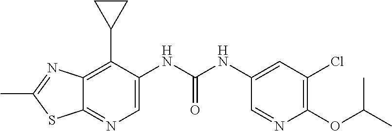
C12=C(C3CC3)C(NC(NC3=CC(Cl)=C(OC(C)C)N=C3)=O)=CN=C1SC(C)=N2
